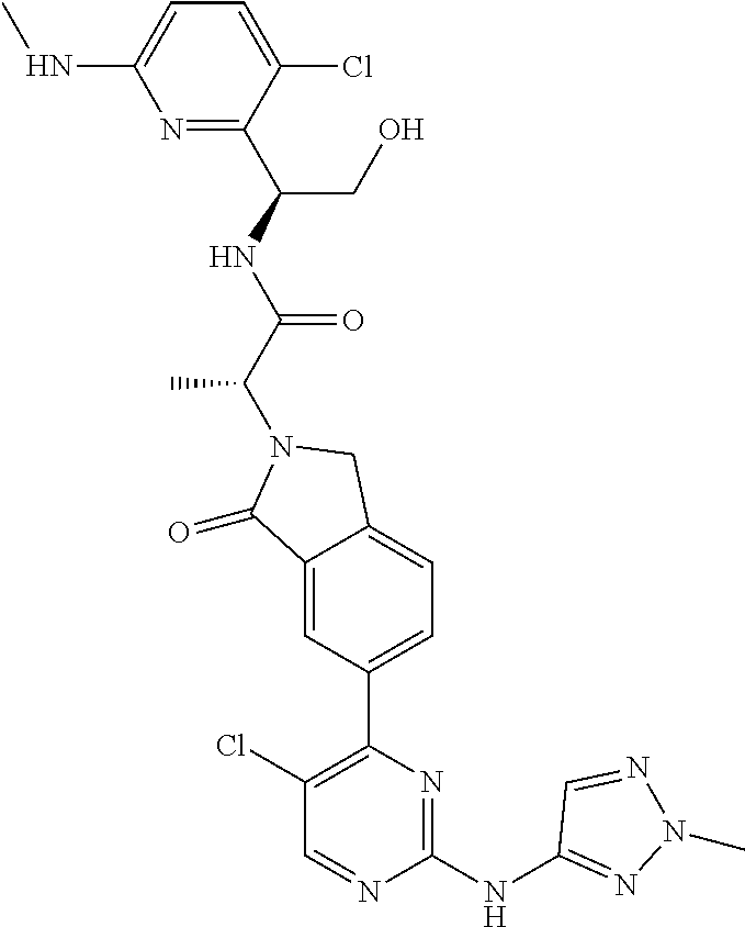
C1(=O)C2=CC(C3=C(Cl)C=NC(NC4=NN(C)N=C4)=N3)=CC=C2CN1C(C(=O)NC(C1=NC(NC)=CC=C1Cl)CO)C
